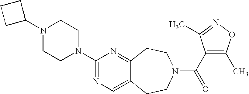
C1C(N2CCN(C3=NC=C4C(=N3)CCN(C(=O)C3=C(C)ON=C3C)CC4)CC2)CC1
